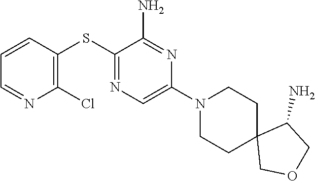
S(C1=NC=C(N2CCC3(CC2)COCC3N)N=C1N)C1=C(Cl)N=CC=C1
